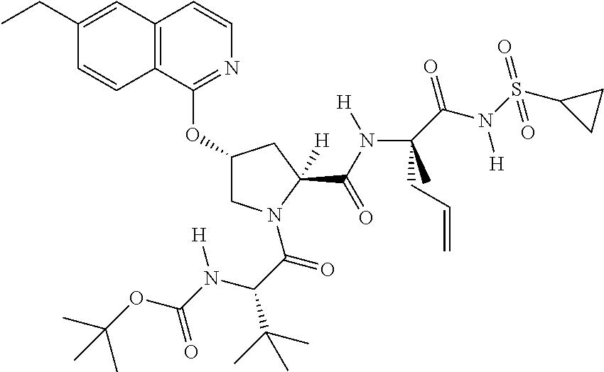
C12=C(C(OC3CN(C(C(N(C(OC(C)(C)C)=O)[H])C(C)(C)C)=O)C(C(N(C(C(N(S(C4CC4)(=O)=O)[H])=O)(CC=C)C)[H])=O)([H])C3)=NC=C1)C=CC(CC)=C2
